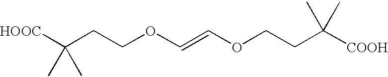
C(CCOC=COCCC([COOH])(C)C)([HOOC])(C)C
